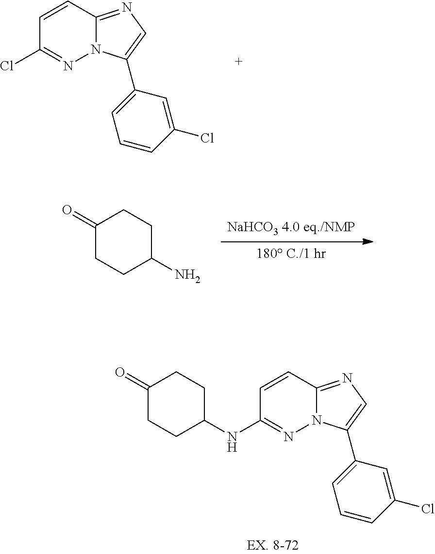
C1=CC2=NC=C(C3=CC=CC(Cl)=C3)N2N=C1Cl.C1(=O)CCC(N)CC1.C1=CC2=NC=C(C3=CC=CC(Cl)=C3)N2N=C1NC1CCC(=O)CC1
